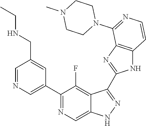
C1=NC=C(C2=NC=C3C(=C2F)C(C2=NC4=C(N2)C=CN=C4N2CCN(C)CC2)=NN3)C=C1CNCC
